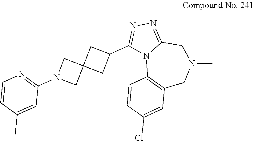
C1(C2CC3(C2)CN(C2=NC=CC(C)=C2)C3)=NN=C2N1C1=C(CN(C)C2)C=C(Cl)C=C1
